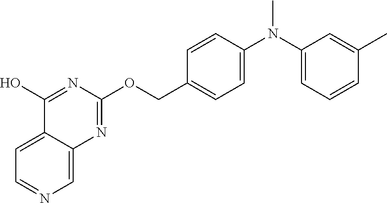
C12=CC=NC=C1N=C(OCC1=CC=C(N(C3=CC=CC(C)=C3)C)C=C1)N=C2O
